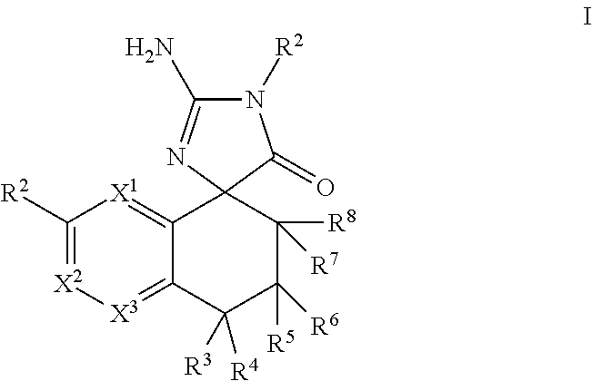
C1([R2])=[X2][X3]=C2C(=[X1]1)C1(C([R8])([R7])C([R5])([R6])C2([R3])[R4])C(=O)N([R2])C(N)=N1
